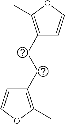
C1(CCC2=C(C)OC=C2)=C(C)OC=C1
